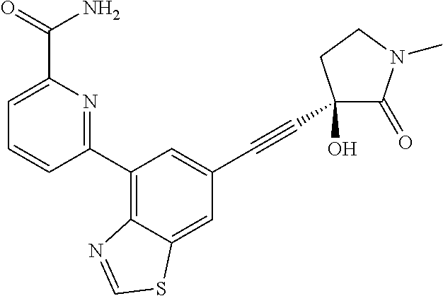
C1=CC(C2=C3C(=CC(C#CC4(O)C(=O)N(C)CC4)=C2)SC=N3)=NC(C(N)=O)=C1
